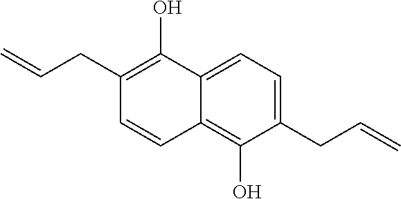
C1(CC=C)=CC=C2C(=C1O)C=CC(CC=C)=C2O
